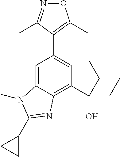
C1=C2C(=C(C(O)(CC)CC)C=C1C1=C(C)ON=C1C)N=C(C1CC1)N2C
